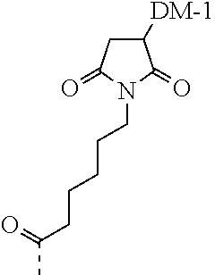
C1([DM-1])CC(=O)N(CCCCCC(C)=O)C1=O
